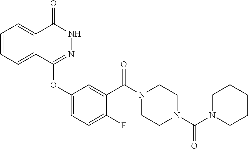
C1=CC=C2C(=C1)C(=O)NN=C2OC1=CC=C(F)C(C(N2CCN(C(N3CCCCC3)=O)CC2)=O)=C1
